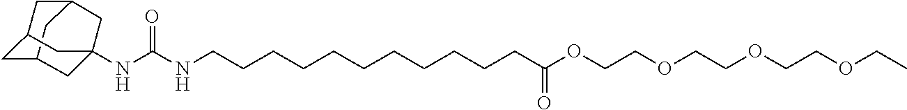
C12CC3CC(C1)CC(NC(NCCCCCCCCCCCC(OCCOCCOCCOCC)=O)=O)(C3)C2
